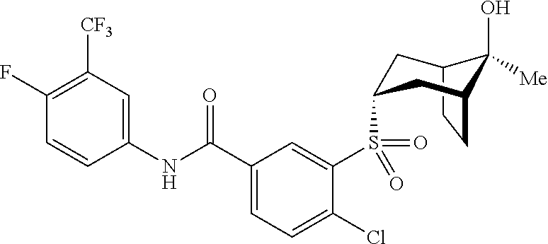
C1(F)=C([CF3])C=C(NC(C2=CC=C(Cl)C(S(=O)(=O)C3CC4C(O)([Me])C(CC4)C3)=C2)=O)C=C1
